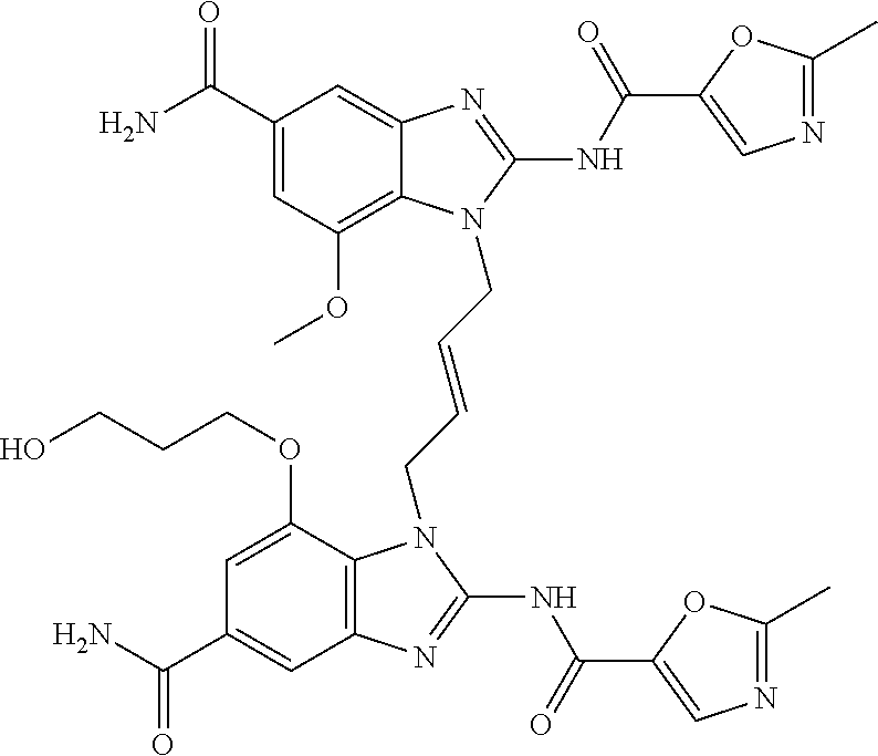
C1(C(N)=O)=CC(OC)=C2C(=C1)N=C(NC(=O)C1=CN=C(C)O1)N2CC=CCN1C2=C(C=C(C(N)=O)C=C2OCCCO)N=C1NC(=O)C1=CN=C(C)O1
